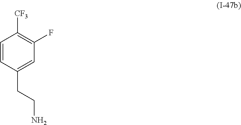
C1=CC(CCN)=CC(F)=C1[CF3]
